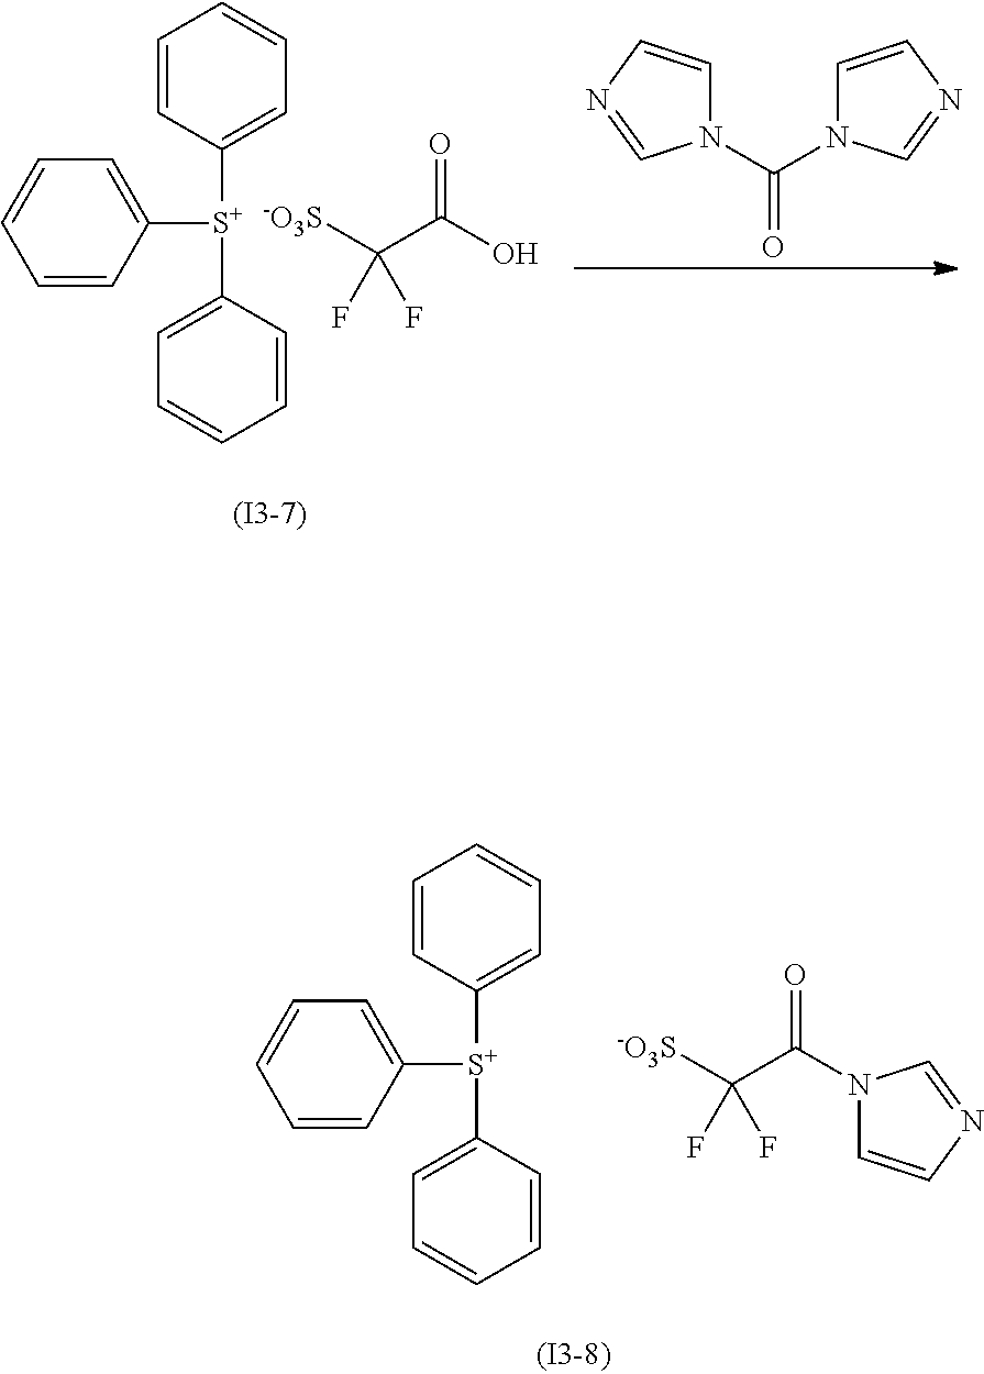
C1=CC([S+](C2=CC=CC=C2)C2=CC=CC=C2)=CC=C1.[-O3S]C(C(=O)N1C=CN=C1)(F)F.C1=CN=CN1C(N1C=CN=C1)=O.C1=CC([S+](C2=CC=CC=C2)C2=CC=CC=C2)=CC=C1.[-O3S]C(C(O)=O)(F)F
